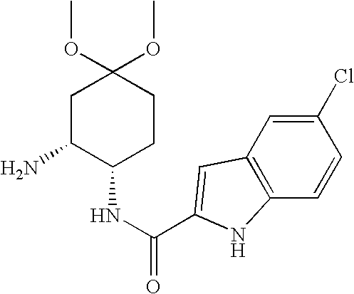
C1C(N)C(NC(=O)C2=CC3=C(C=CC(Cl)=C3)N2)CCC1(OC)OC
